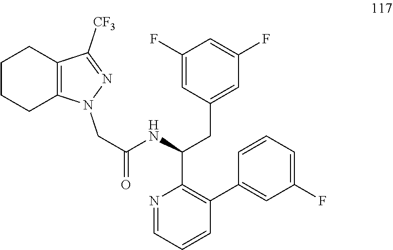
N1=CC=CC(C2=CC(F)=CC=C2)=C1C(NC(=O)CN1C2=C(CCCC2)C([CF3])=N1)CC1=CC(F)=CC(F)=C1
